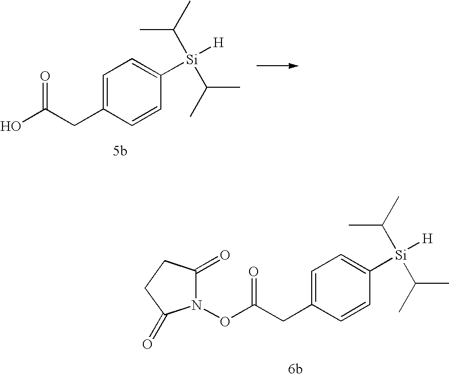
OC(CC1=CC=C([Si](C(C)C)(C(C)C)[H])C=C1)=O.O(C(CC1=CC=C([Si](C(C)C)(C(C)C)[H])C=C1)=O)N1C(=O)CCC1=O
